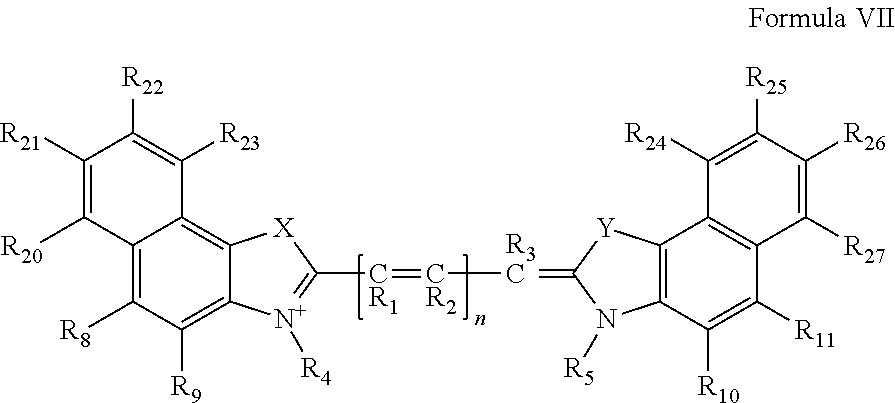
C12=C([R8])C([R9])=C3C(=C1C([R23])=C([R22])C([R21])=C2[R20])[X]C([CR1]=[CR2][R3C]=C1[Y]C2=C(C([R10])=C([R11])C4=C2C([R24])=C([R25])C([R26])=C4[R27])N1[R5])=[N+]3[R4]
